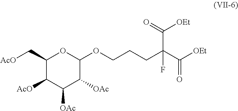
C1(C[AcO])C([AcO])C([OAc])C([OAc])C(OCCCC(C([OEt])=O)(C([OEt])=O)F)O1
